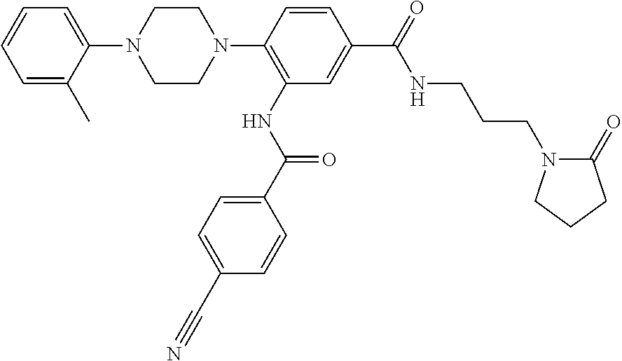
C1=C(C)C(N2CCN(C3=C(NC(=O)C4=CC=C(C#N)C=C4)C=C(C(=O)NCCCN4C(=O)CCC4)C=C3)CC2)=CC=C1
